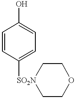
C1=CC([SO2N]2CCOCC2)=CC=C1O
